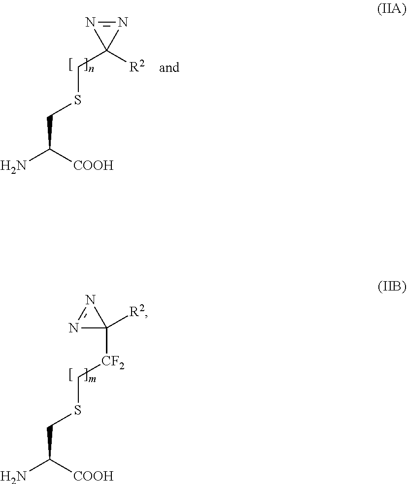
C(C1([R2])N=N1)SCC(N)[COOH].C([CF2]C1([R2])N=N1)SCC(N)[COOH]
